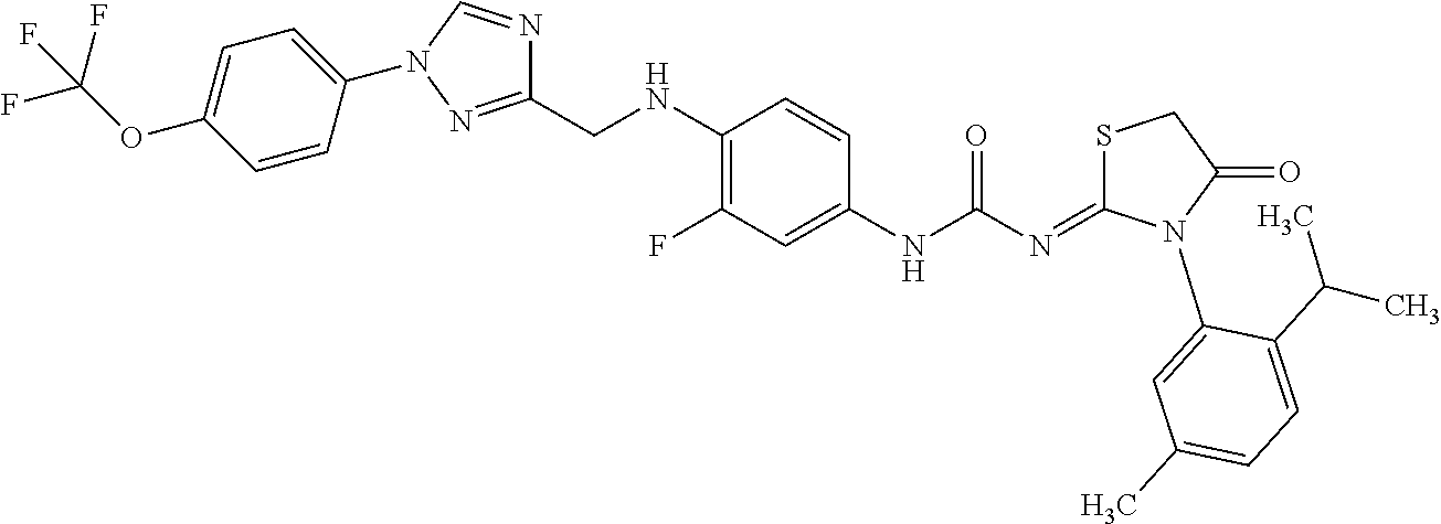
C1(NC(=O)N=C2SCC(=O)N2C2=CC(C)=CC=C2C(C)C)=CC(F)=C(NCC2=NN(C3=CC=C(OC(F)(F)F)C=C3)C=N2)C=C1
